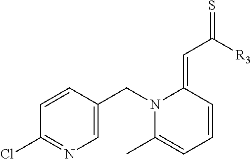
C1=CC(CN2C(C)=CC=CC2=CC([R3])=S)=CN=C1Cl
